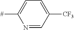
N1=CC([CF3])=CC=C1[#]
